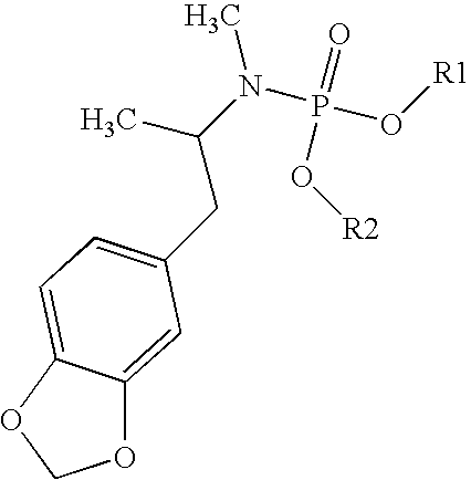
C(C(C)N(P(O[R1])(O[R2])=O)C)C1=CC=C2C(=C1)OCO2
